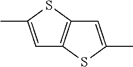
C1=C(C)SC2=C1SC(C)=C2
